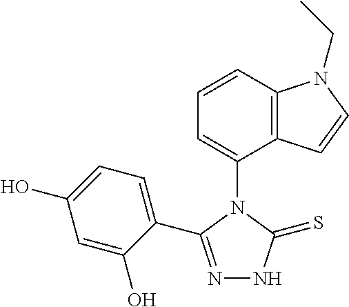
C1=CC2=C(C(N3C(C4=CC=C(O)C=C4O)=NNC3=S)=C1)C=CN2CC
